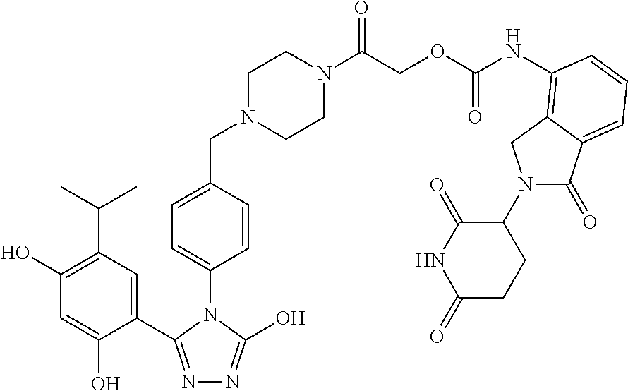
C(C1=C(O)C=C(O)C(C2=NN=C(O)N2C2=CC=C(CN3CCN(C(COC(NC4=C5C(=CC=C4)C(=O)N(C4C(=O)NC(=O)CC4)C5)=O)=O)CC3)C=C2)=C1)(C)C
